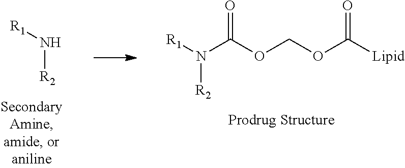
[R2]N[R1].[R1]N(C(OCOC([Lipid])=O)=O)[R2]
